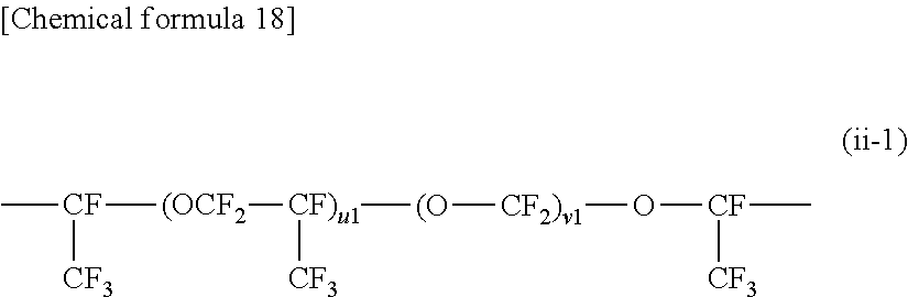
C[CF]([CF3])[(OCF2][CF)u1]([CF3])[(O][CF2)v1]O[CF](C)[CF3]
